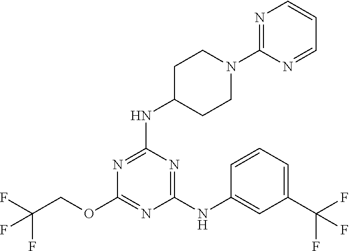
N1=C(NC2=CC(C(F)(F)F)=CC=C2)N=C(OCC(F)(F)F)N=C1NC1CCN(C2=NC=CC=N2)CC1
